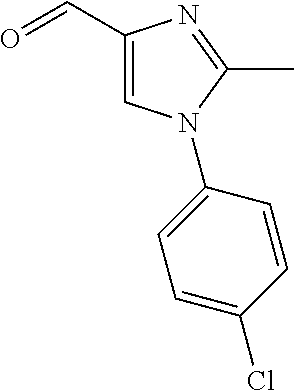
C1(C=O)=CN(C2=CC=C(Cl)C=C2)C(C)=N1
